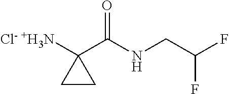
[Cl- +H3N]C1(C(NCC(F)F)=O)CC1
